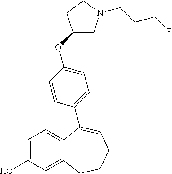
C1=C(O)C=C2C(=C1)C(C1=CC=C(OC3CN(CCCF)CC3)C=C1)=CCCC2
